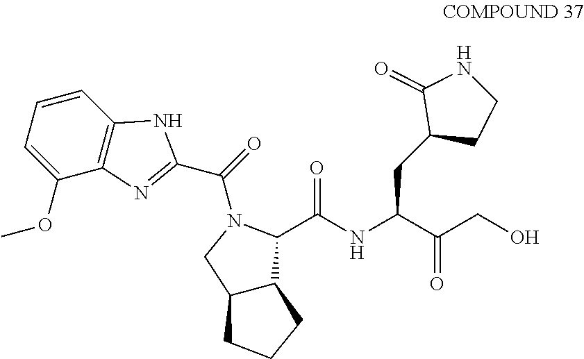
C1(OC)=CC=CC2=C1N=C(C(=O)N1CC3C(C1C(NC(C(CO)=O)CC1CCNC1=O)=O)CCC3)N2
